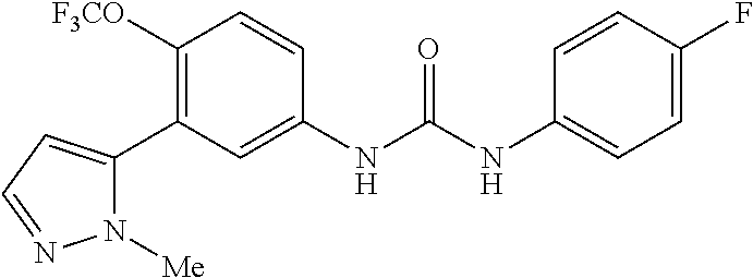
C1([OCF3])=C(C2=CC=NN2[Me])C=C(NC(=O)NC2=CC=C(F)C=C2)C=C1
